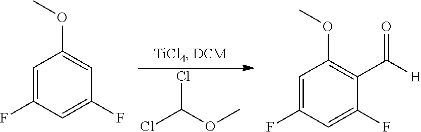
ClC(OC)Cl.C1=C(F)C=C(F)C=C1OC.C1=C(F)C=C(F)C(C(=O)[H])=C1OC
